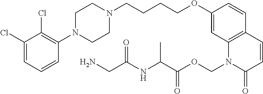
C1(Cl)=CC=CC(N2CCN(CCCCOC3=CC4=C(C=C3)C=CC(=O)N4COC(C(NC(CN)=O)C)=O)CC2)=C1Cl
